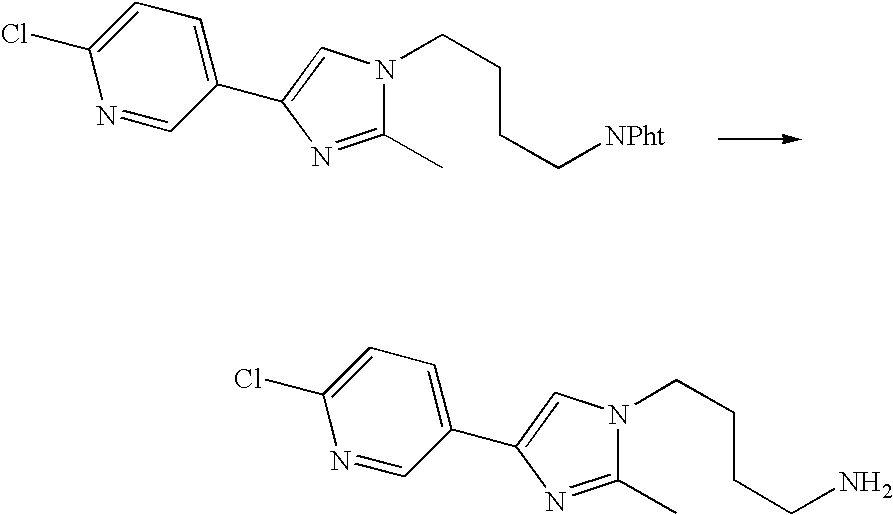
C(CCN1C(C)=NC(C2=CC=C(Cl)N=C2)=C1)C[NPht].NCCCCN1C(C)=NC(C2=CC=C(Cl)N=C2)=C1
